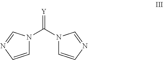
[Y]=C(N1C=CN=C1)N1C=CN=C1
